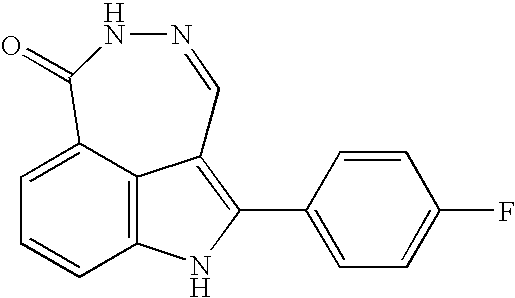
C12=C3C(=CC=C1)C(=O)NN=CC3=C(C1=CC=C(F)C=C1)N2
